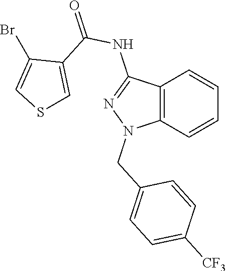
C12=C(C=CC=C1)N(CC1=CC=C([CF3])C=C1)N=C2NC(=O)C1=CSC=C1Br
